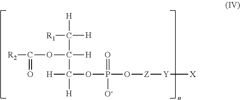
[R1]C([H])([H])C(OC([R2])=O)([H])C([H])([H])OP(O[Z][Y][X])(=O)[O-]
